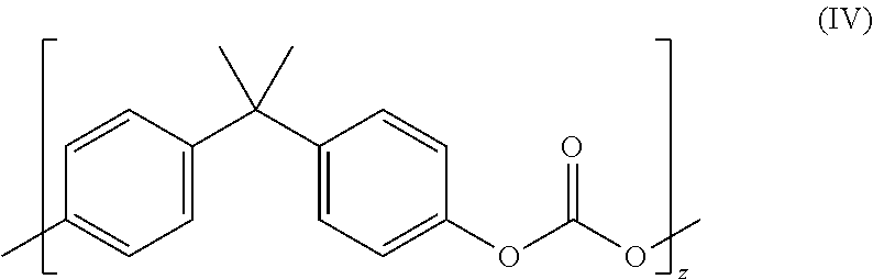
C1(C(C2=CC=C(OC(OC)=O)C=C2)(C)C)=CC=C(C)C=C1
